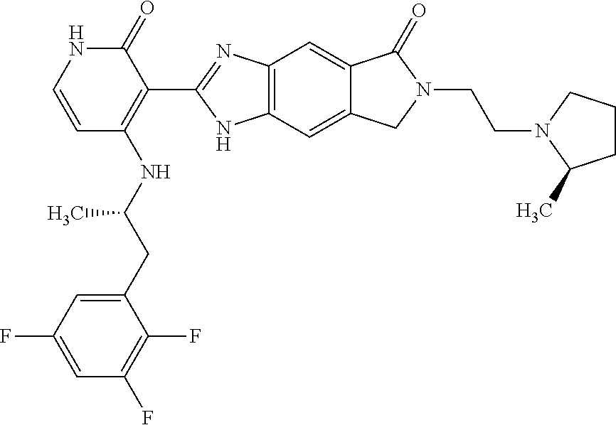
C1=C(CC(NC2=C(C3=NC4=C(N3)C=C3C(=C4)C(=O)N(CCN4C(C)CCC4)C3)C(=O)NC=C2)C)C(F)=C(F)C=C1F
